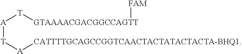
[A]([T][A][CATTTTGCAGCCGGTCAACTACTATACTACTA-BHQ1])[T][GTAAAACGACGGCCAGTT][FAM]
